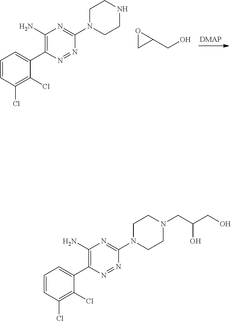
C1=CC(Cl)=C(Cl)C(C2=C(N)N=C(N3CCNCC3)N=N2)=C1.C1C(CO)O1.C1=CC(Cl)=C(Cl)C(C2=C(N)N=C(N3CCN(CC(O)CO)CC3)N=N2)=C1
